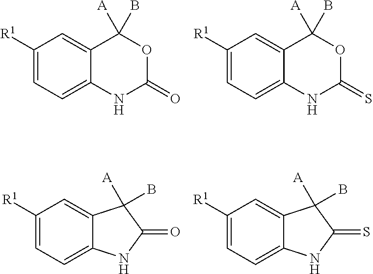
C1([R1])=CC=C2C(=C1)C([A])(B)OC(=O)N2.C1([R1])=CC=C2C(=C1)C([A])(B)OC(=S)N2.C1([R1])=CC=C2C(=C1)C([A])(B)C(=O)N2.C1([R1])=CC=C2C(=C1)C([A])(B)C(=S)N2
